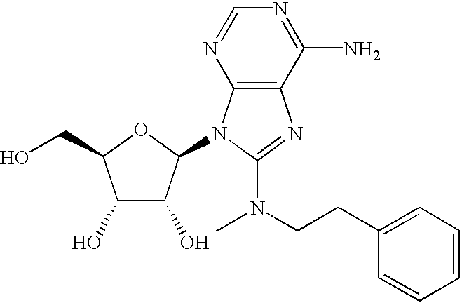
C1(O)C(O)C(N2C3=C(N=C2N(C)CCC2=CC=CC=C2)C(N)=NC=N3)OC1CO
